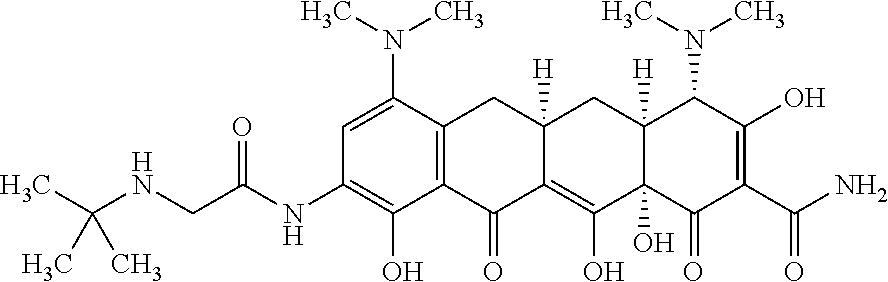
CC(NCC(NC1=C(O)C2=C(C(N(C)C)=C1)CC1([H])C(=C(O)C3(O)C([H])(C1)C(N(C)C)C(O)=C(C(N)=O)C3=O)C2=O)=O)(C)C
